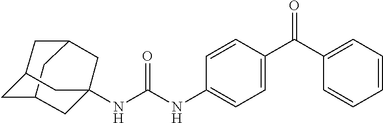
N(C(NC1=CC=C(C(C2=CC=CC=C2)=O)C=C1)=O)C12CC3CC(CC(C1)C3)C2
